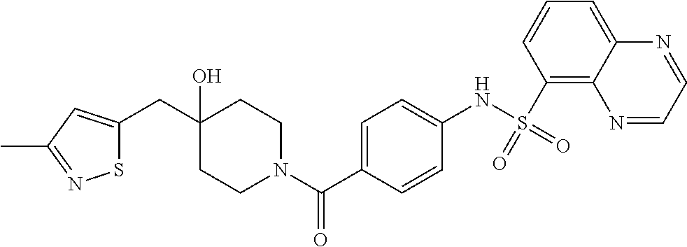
C1CN(C(C2=CC=C(NS(=O)(=O)C3=C4C(=CC=C3)N=CC=N4)C=C2)=O)CCC1(O)CC1=CC(C)=NS1
